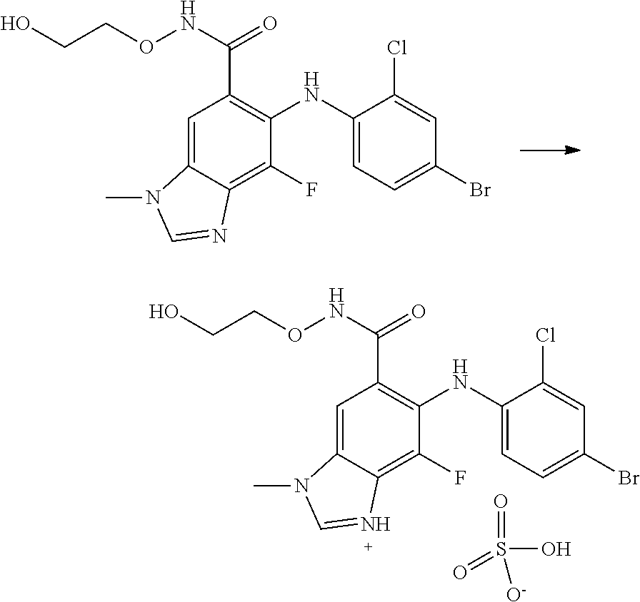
C1=C2C(=C(F)C(NC3=CC=C(Br)C=C3Cl)=C1C(NOCCO)=O)N=CN2C.C1=C2C(=C(F)C(NC3=CC=C(Br)C=C3Cl)=C1C(NOCCO)=O)N=CN2C.O=S(O)(=O)[O-]
